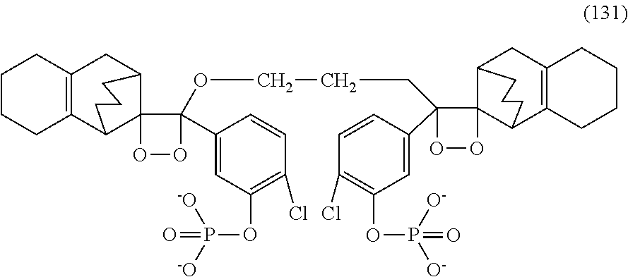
C12(C(OCCCC3(C4=CC(OP([O-])([O-])=O)=C(Cl)C=C4)C4(OO3)C3C5=C(CC4CCC3)CCCC5)(C3=CC(OP([-O])([-O])=O)=C(Cl)C=C3)OO1)C1CC3=C(C2CCC1)CCCC3
